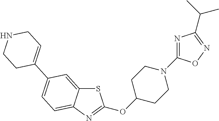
S1C2=CC(C3=CCNCC3)=CC=C2N=C1OC1CCN(C2=NC(C(C)C)=NO2)CC1
